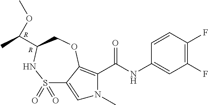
C1=C(NC(=O)C2=C3C(=CN2C)S(=O)(=O)NC(C(C)OC)CO3)C=CC(F)=C1F.[R].[R]
